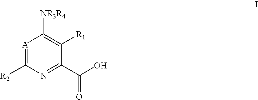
[A]1=C([R2])N=C(C(O)=O)C([R1])=C1[NR3R4]
